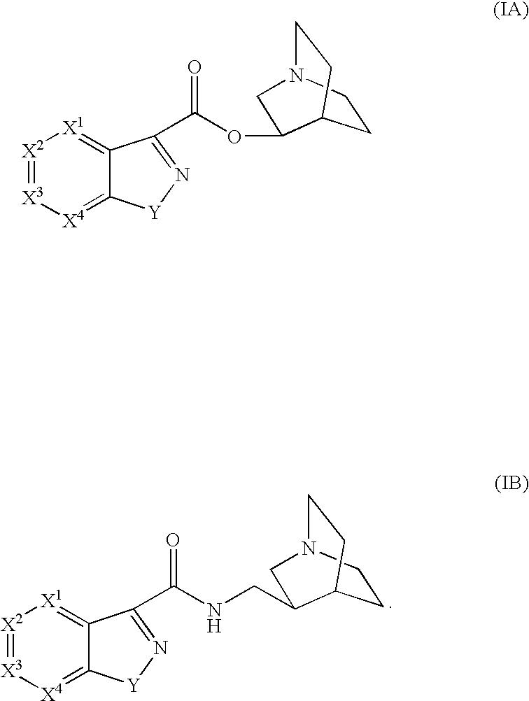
[X2]1=[X3][X4]=C2C(=[X1]1)C(C(NCC1C3CCN(CC3)C1)=O)=N[Y]2.[X2]1=[X3][X4]=C2C(=[X1]1)C(C(OC1C3CCN(CC3)C1)=O)=N[Y]2
